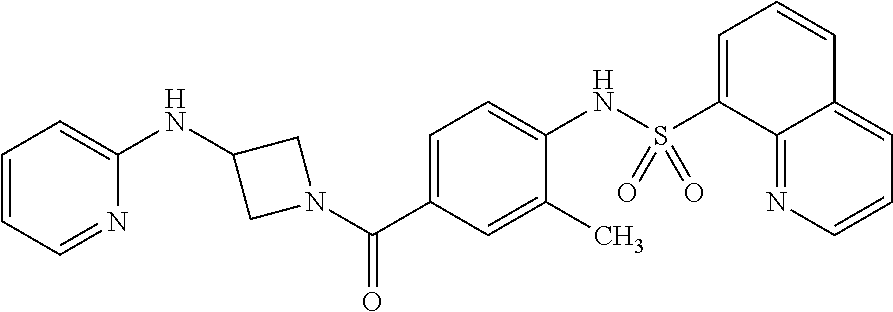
C1(NC2CN(C(C3=CC=C(NS(C4=CC=CC5=CC=CN=C45)(=O)=O)C(C)=C3)=O)C2)=CC=CC=N1
